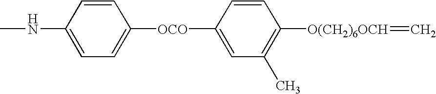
CNC1=CC=C([OCO]C2=CC(C)=C([O(CH2)6OCH]=C)C=C2)C=C1
